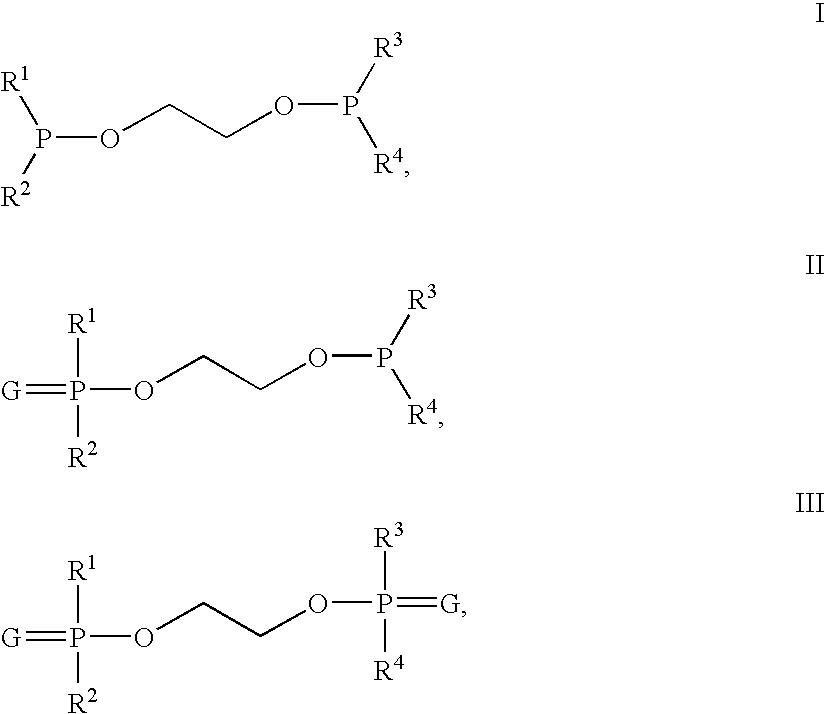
P(OCCOP([R3])[R4])([R2])[R1].P(OCCOP([R3])[R4])([R2])([R1])=[G].P(OCCOP([R3])([R4])=[G])([R2])([R1])=[G]
